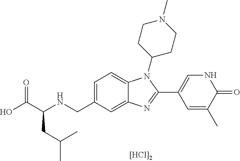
OC(C(NCC1=CC=C2C(=C1)N=C(C1=CNC(=O)C(C)=C1)N2C1CCN(C)CC1)CC(C)C)=O.[[HCl]2]
